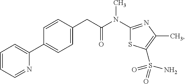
C1=CC=NC(C2=CC=C(CC(N(C3=NC(C)=C(S(N)(=O)=O)S3)C)=O)C=C2)=C1
